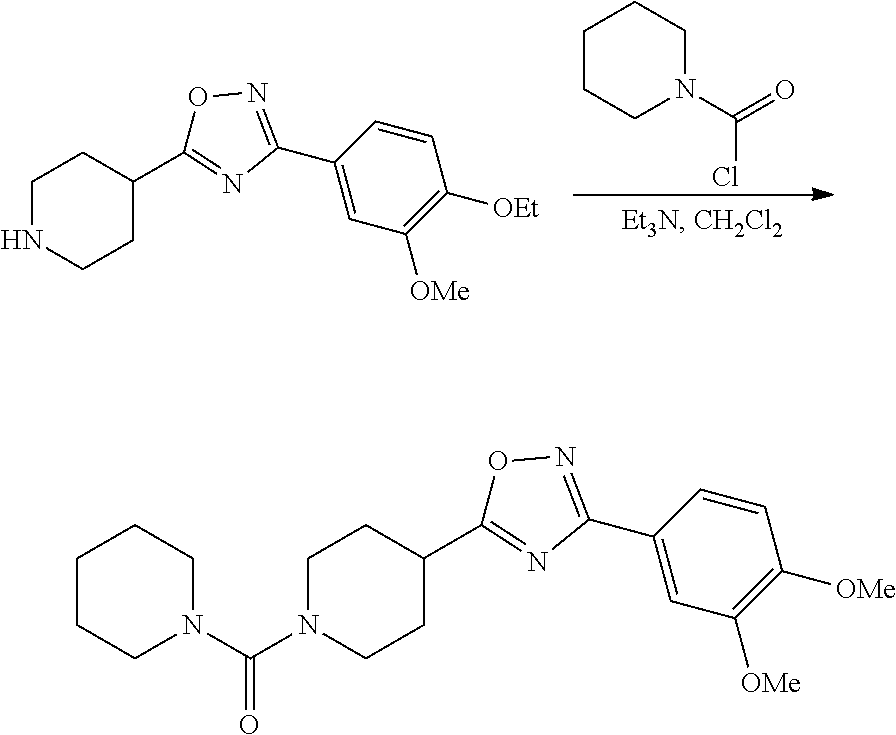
C1CN(C(Cl)=O)CCC1.C1(C2=NOC(C3CCNCC3)=N2)=CC([OMe])=C([OEt])C=C1.C1(C2=NOC(C3CCN(C(N4CCCCC4)=O)CC3)=N2)=CC([OMe])=C([OMe])C=C1
